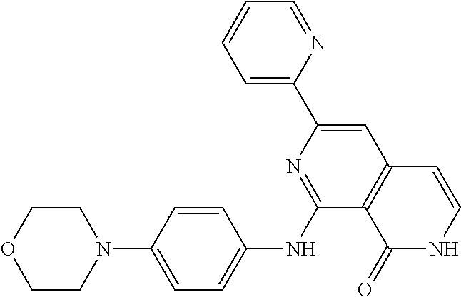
C1COCCN1C1=CC=C(NC2=NC(C3=CC=CC=N3)=CC3=C2C(=O)NC=C3)C=C1
